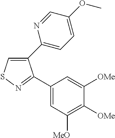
C1(C2=CC=C(OC)C=N2)=CSN=C1C1=CC([MeO])=C([OMe])C([OMe])=C1
